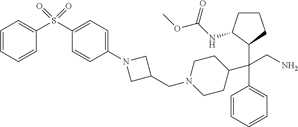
C1=CC=CC=C1C(C1CCN(CC2CN(C3=CC=C(S(C4=CC=CC=C4)(=O)=O)C=C3)C2)CC1)(C1C(NC(OC)=O)CCC1)CN
